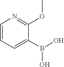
C1=CC=C(B(O)O)C(OC)=N1
